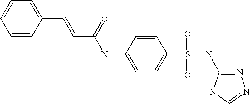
C1=CC=CC(C=CC(NC2=CC=C(S(NC3=NN=CN3)(=O)=O)C=C2)=O)=C1
